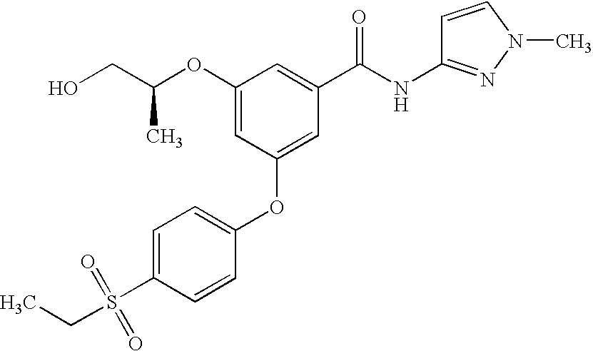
C(CO)(OC1=CC(OC2=CC=C(S(CC)(=O)=O)C=C2)=CC(C(NC2=NN(C)C=C2)=O)=C1)C
